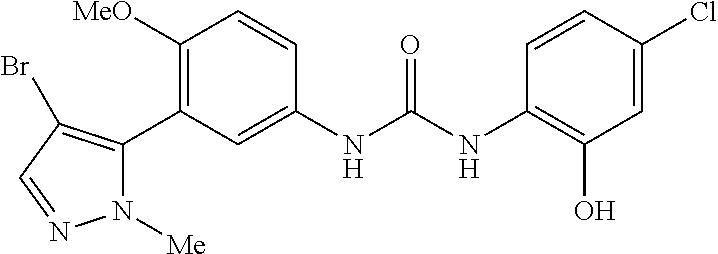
C1([MeO])=C(C2=C(Br)C=NN2[Me])C=C(NC(NC2=C(O)C=C(Cl)C=C2)=O)C=C1
